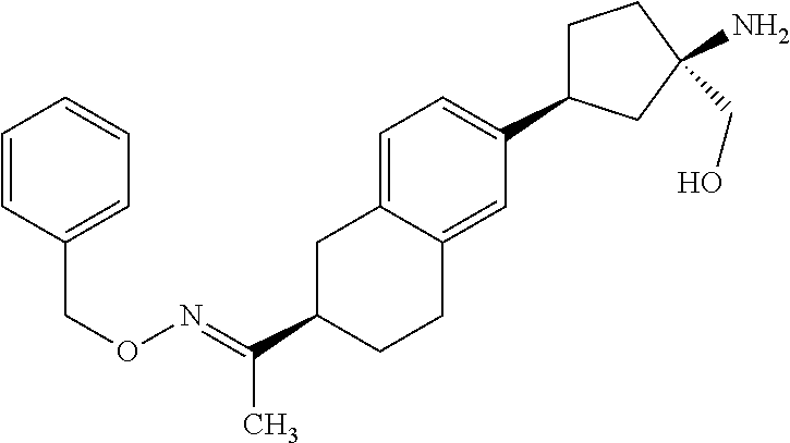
N(=C(C1CC2=CC=C(C3CCC(CO)(N)C3)C=C2CC1)C)OCC1=CC=CC=C1
